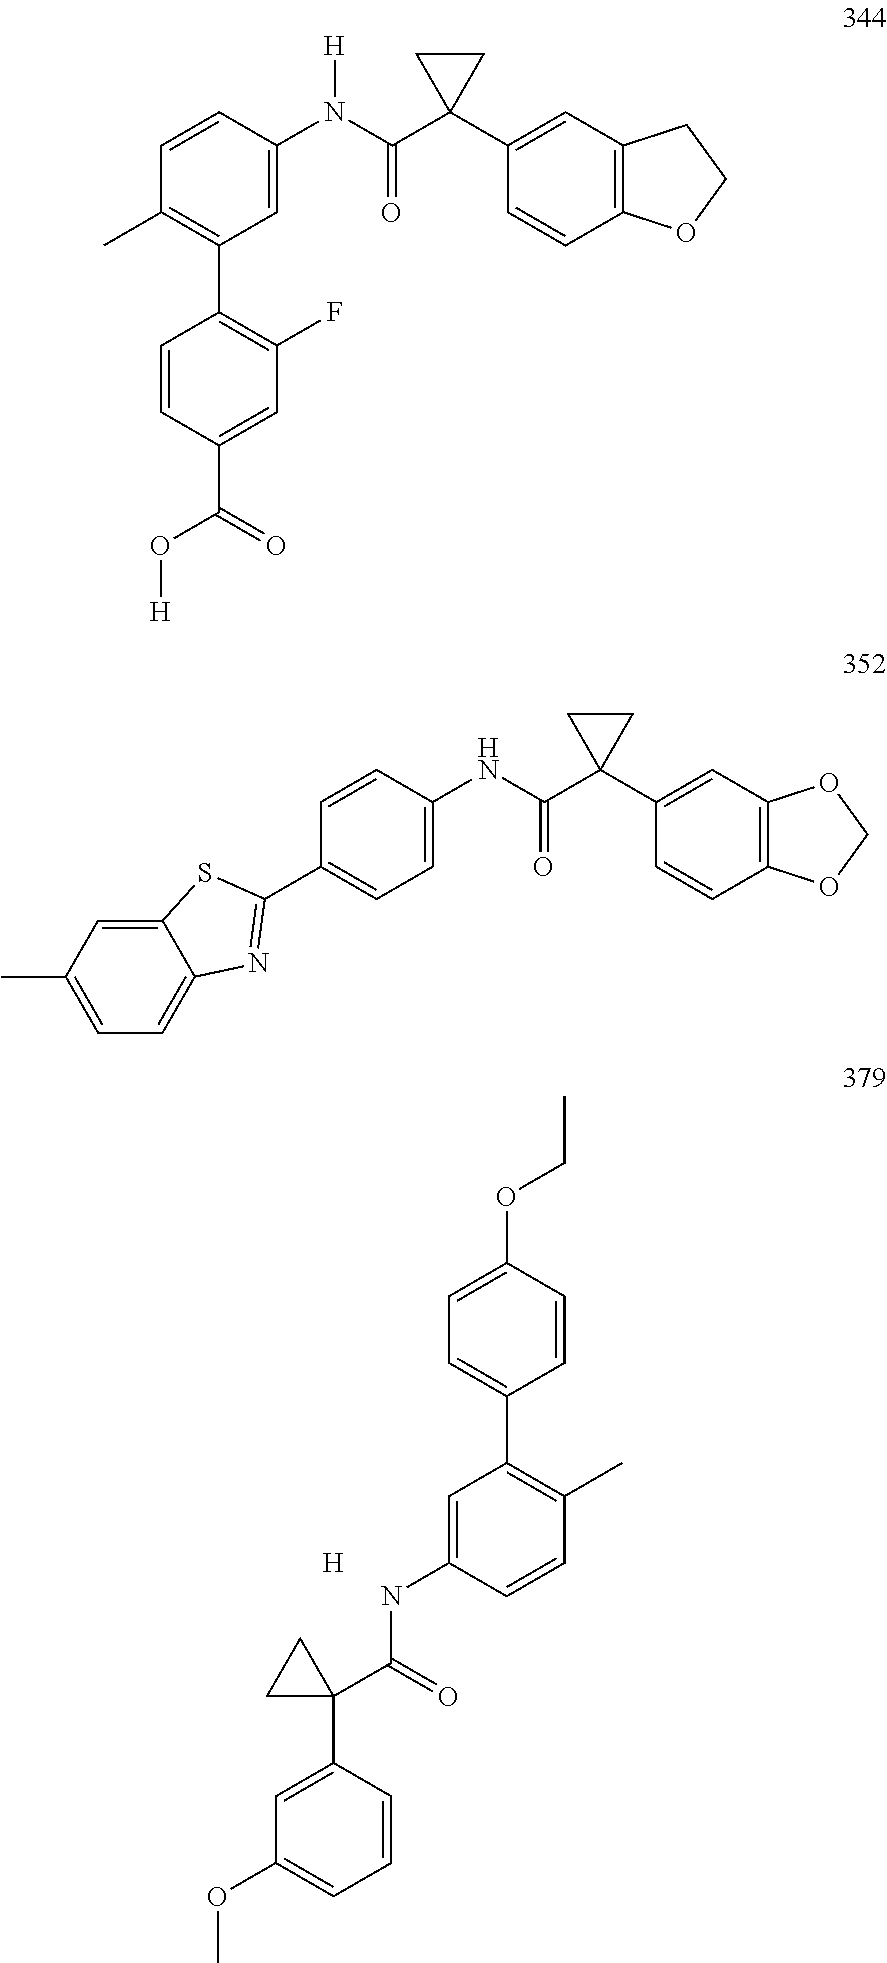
C1=C(C2(C(NC3=CC(C4=CC=C(OCC)C=C4)=C(C)C=C3)=O)CC2)C=CC=C1OC.[H].C1=C(N(C(C2(C3=CC4=C(C=C3)OCC4)CC2)=O)[H])C=CC(C)=C1C1=C(F)C=C(C(=O)O[H])C=C1.C12=CC(C)=CC=C1N=C(C1=CC=C(NC(C3(C4=CC5=C(C=C4)OCO5)CC3)=O)C=C1)S2
